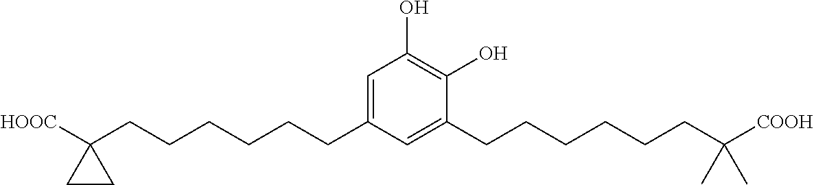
C1=C(CCCCCCC2([HOOC])CC2)C=C(CCCCCCC([COOH])(C)C)C(O)=C1O
